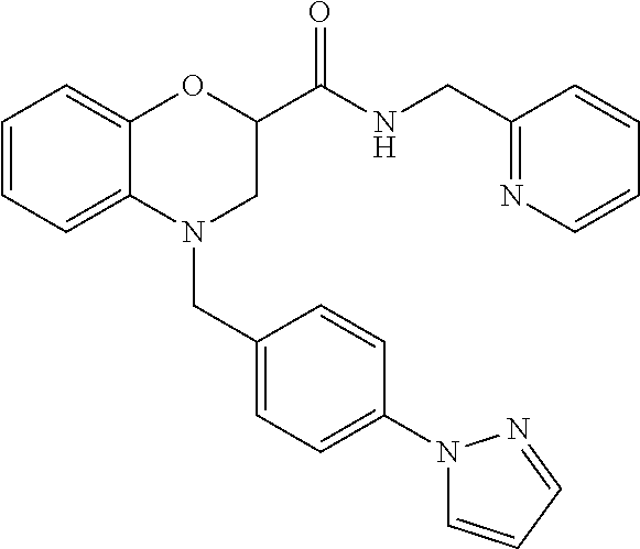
C1=CC=C2C(=C1)OC(C(NCC1=NC=CC=C1)=O)CN2CC1=CC=C(N2C=CC=N2)C=C1
